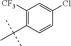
C1=CC(Cl)=CC([CF3])=C1C(C)(C)C
